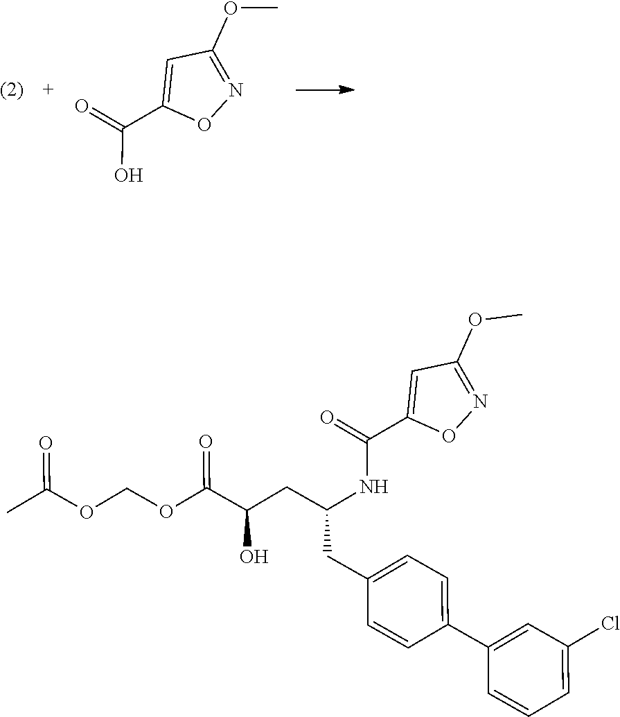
O(C(C(CC(NC(C1=CC(OC)=NO1)=O)CC1=CC=C(C2=CC(Cl)=CC=C2)C=C1)O)=O)COC(C)=O.OC(C1=CC(OC)=NO1)=O
